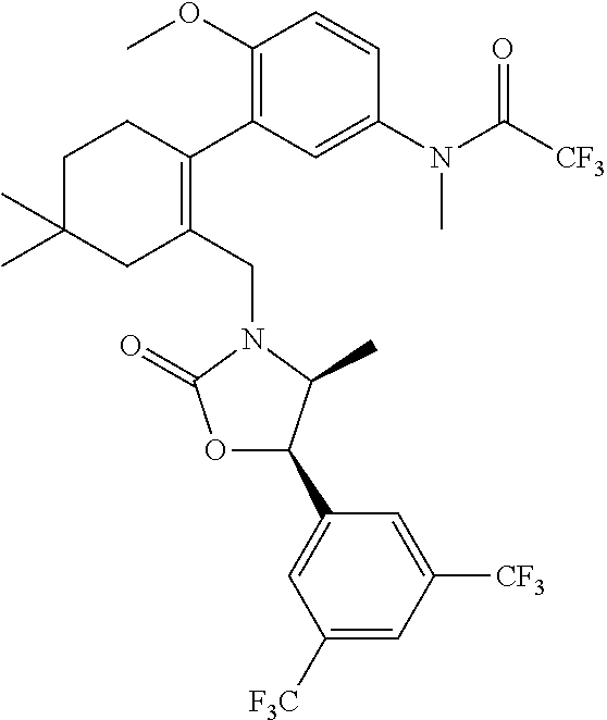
C1(CN2C(=O)OC(C3=CC([F3C])=CC([CF3])=C3)C2C)=C(C2=C(OC)C=CC(N(C([CF3])=O)C)=C2)CCC(C)(C)C1
